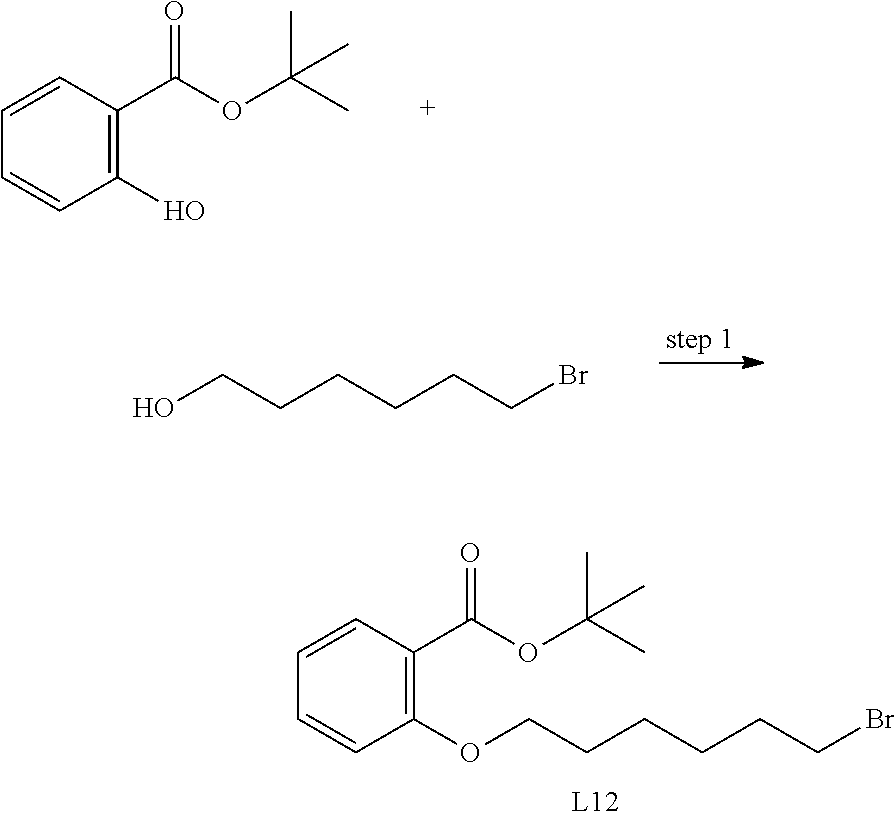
C1(O)=C(C(OC(C)(C)C)=O)C=CC=C1.OCCCCCCBr.C1(OCCCCCCBr)=C(C(OC(C)(C)C)=O)C=CC=C1
